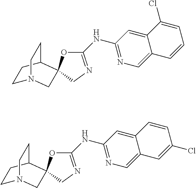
C1(NC2=NC=C3C(=C2)C(Cl)=CC=C3)=NCC2(O1)CN1CCC2CC1.C1(NC2=NC=C3C(=C2)C=CC(Cl)=C3)=NCC2(O1)CN1CCC2CC1
